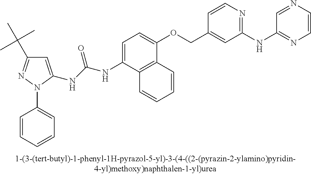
C1(NC(NC2=CC(C(C)(C)C)=NN2C2=CC=CC=C2)=O)=CC=C(OCC2=CC(NC3=NC=CN=C3)=NC=C2)C2=C1C=CC=C2
